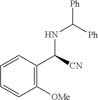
N(C([Ph])[Ph])C(C1=C([OMe])C=CC=C1)[CN]
